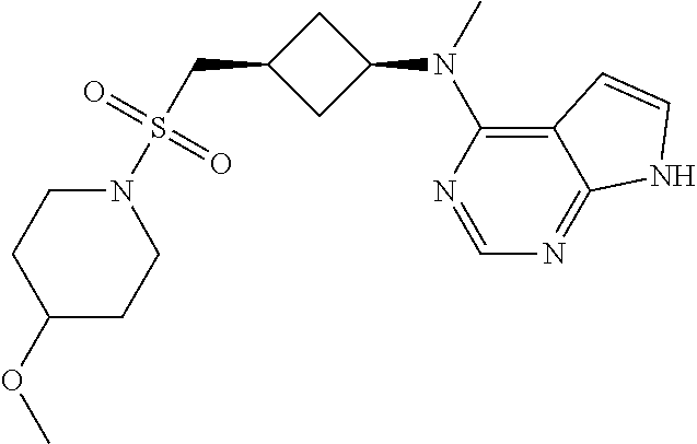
N1(S(CC2CC(N(C)C3=C4C(=NC=N3)NC=C4)C2)(=O)=O)CCC(OC)CC1
